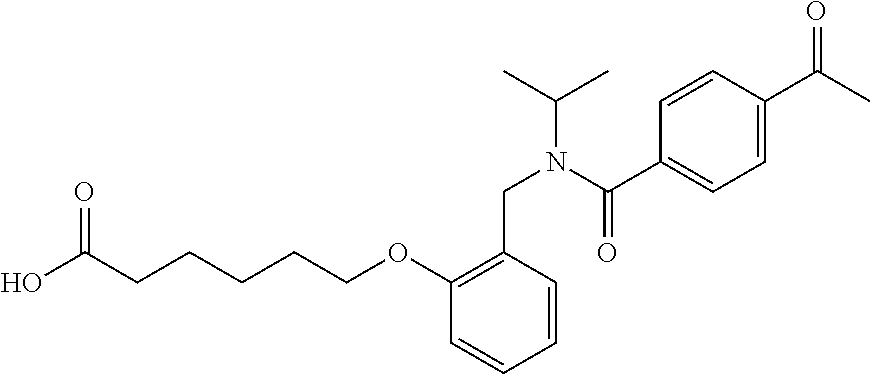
OC(CCCCCOC1=C(CN(C(C)C)C(C2=CC=C(C(C)=O)C=C2)=O)C=CC=C1)=O
